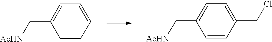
C1=C(C[AcHN])C=CC=C1.C1=C(C[AcHN])C=CC(CCl)=C1
